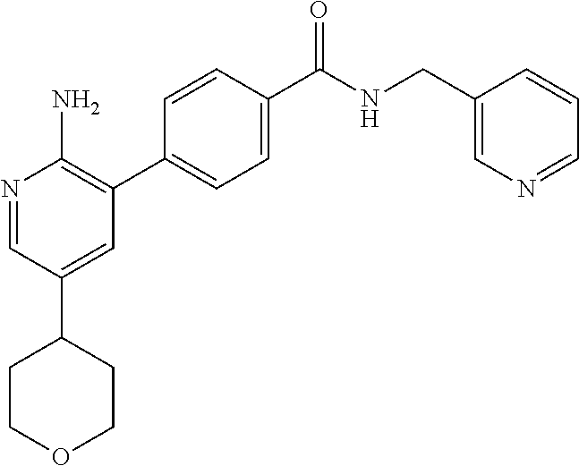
N1=CC(C2CCOCC2)=CC(C2=CC=C(C([NH]CC3=CN=CC=C3)=O)C=C2)=C1N
